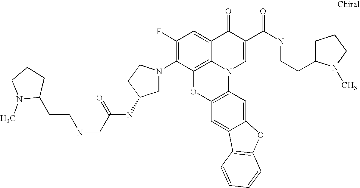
C1(F)=C(N2CC(NC(CNCCC3CCCN3C)=O)CC2)C2=C3C(=C1)C(=O)C(C(NCCC1CCCN1C)=O)=CN3C1=C(O2)C=C2C(=C1)OC1=C2C=CC=C1
